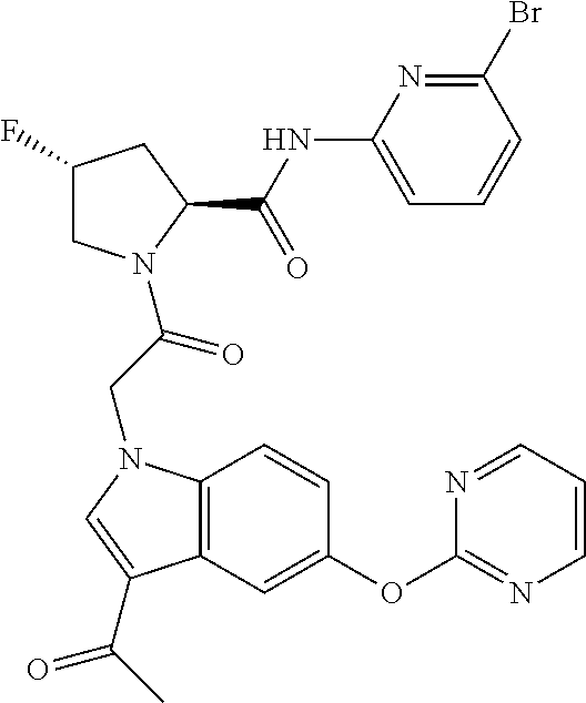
C12=C(C=C(OC3=NC=CC=N3)C=C1)C(C(C)=O)=CN2CC(=O)N1CC(F)CC1C(NC1=CC=CC(Br)=N1)=O
